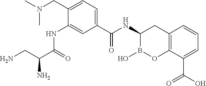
C1(C(NC2B(O)OC3=C(C2)C=CC=C3C(O)=O)=O)=CC=C(CN(C)C)C(NC(C(CN)N)=O)=C1
